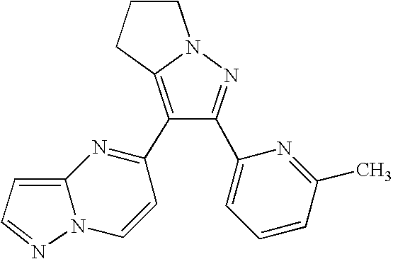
C1CCC2=C(C3=NC4=CC=NN4C=C3)C(C3=CC=CC(C)=N3)=NN12
